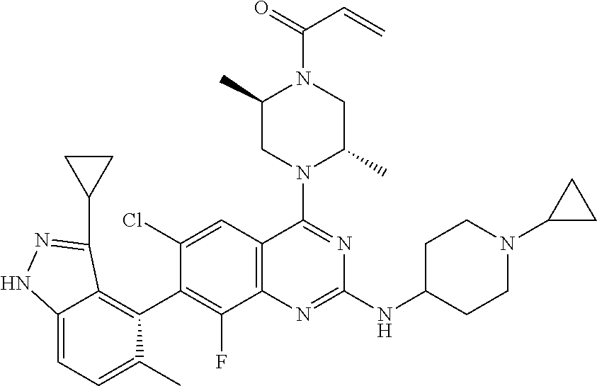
C12=C(C=C(Cl)C(C3=C4C(=CC=C3C)NN=C4C3CC3)=C1F)C(N1C(C)CN(C(=O)C=C)C(C)C1)=NC(NC1CCN(C3CC3)CC1)=N2
